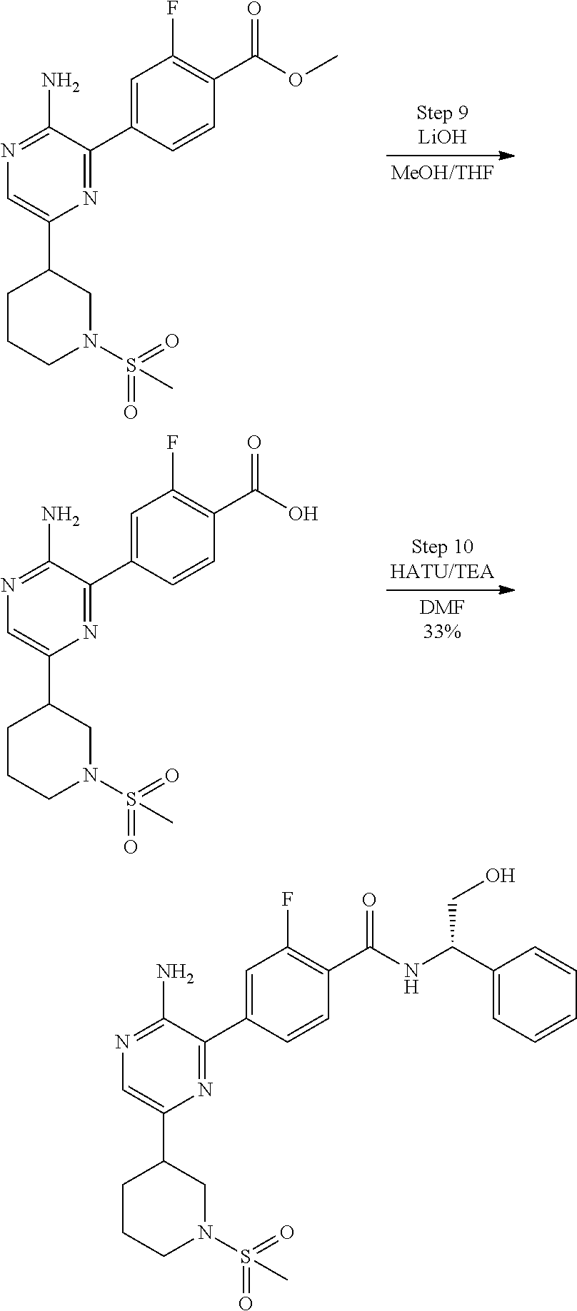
N1=C(C2=CC(F)=C(C(OC)=O)C=C2)C(N)=NC=C1C1CCCN(S(=O)(=O)C)C1.N1=C(C2=CC(F)=C(C(O)=O)C=C2)C(N)=NC=C1C1CCCN(S(=O)(=O)C)C1.N1=C(C2=CC(F)=C(C(NC(C3=CC=CC=C3)CO)=O)C=C2)C(N)=NC=C1C1CCCN(S(=O)(=O)C)C1
